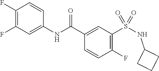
C1(F)=C(F)C=C(NC(C2=CC(S(=O)(=O)NC3CCC3)=C(F)C=C2)=O)C=C1
